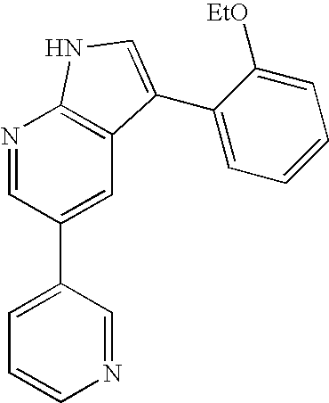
N1=CC(C2=CC3=C(N=C2)NC=C3C2=CC=CC=C2[EtO])=CC=C1
